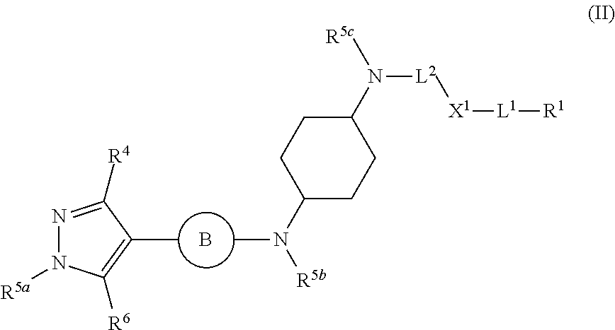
B.N1=C([R4])C(C)=C([R6])N1[R5a].CN([R5b])C1CCC(N([L2][X1][L1][R1])[R5c])CC1
